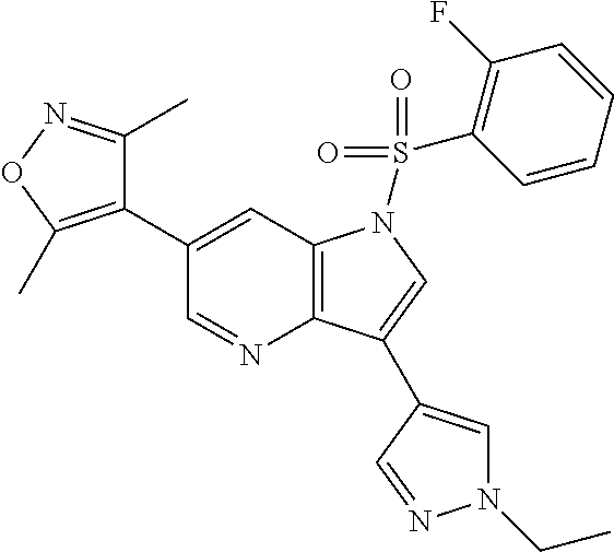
C1(C2=C(C)ON=C2C)=CC2=C(N=C1)C(C1=CN(CC)N=C1)=CN2S(=O)(=O)C1=C(F)C=CC=C1
